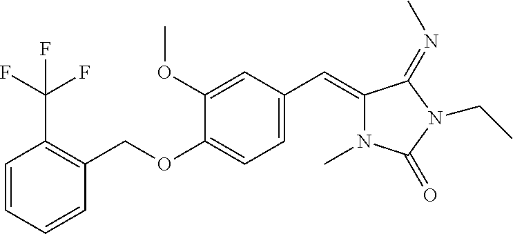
C1=CC=CC(COC2=CC=C(C=C3N(C)C(=O)N(CC)C3=NC)C=C2OC)=C1C(F)(F)F
